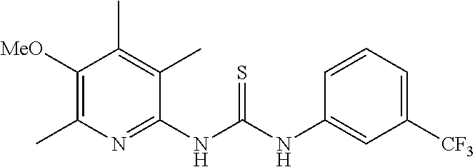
C1(NC(NC2=CC([CF3])=CC=C2)=S)=NC(C)=C([MeO])C(C)=C1C
